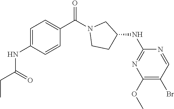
C1=C(NC(CC)=O)C=CC(C(N2CCC(NC3=NC(OC)=C(Br)C=N3)C2)=O)=C1
